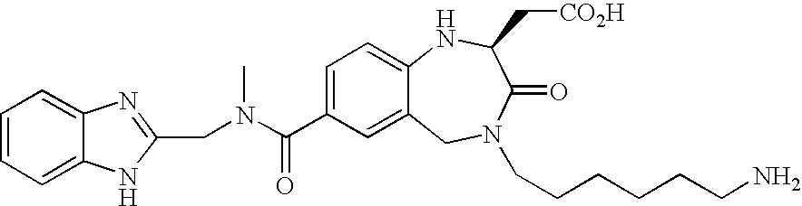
C1(C(=O)N(CC2=NC3=CC=CC=C3N2)C)=CC=C2C(=C1)CN(CCCCCCN)C(=O)C(C[CO2H])N2
